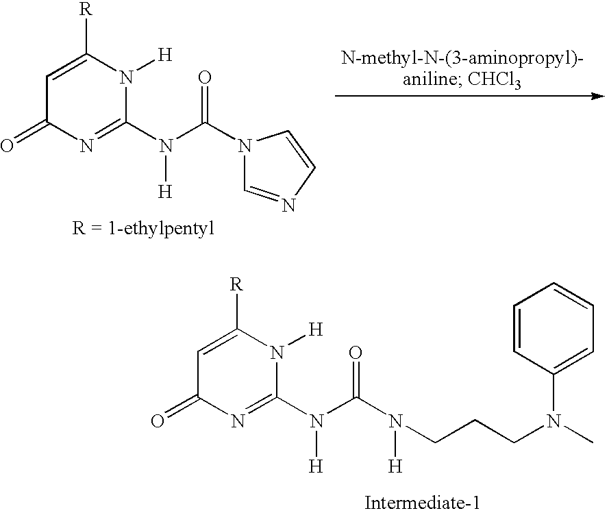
C1=C([R])N([H])C(N(C(N(CCCN(C)C2=CC=CC=C2)[H])=O)[H])=NC1=O.C1=C([R])N([H])C(N(C(N2C=NC=C2)=O)[H])=NC1=O
